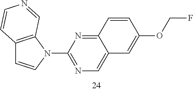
C12=C(N(C3=NC=C4C(=N3)C=CC(OCF)=C4)C=C1)C=NC=C2
